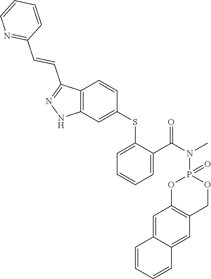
C1(SC2=CC3=C(C=C2)C(C=CC2=NC=CC=C2)=NN3)=CC=CC=C1C(N(C)P1(=O)OC2=C(CO1)C=C1C(=C2)C=CC=C1)=O
